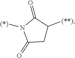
C1C([(**)])C(=O)N([(*)])C1=O
